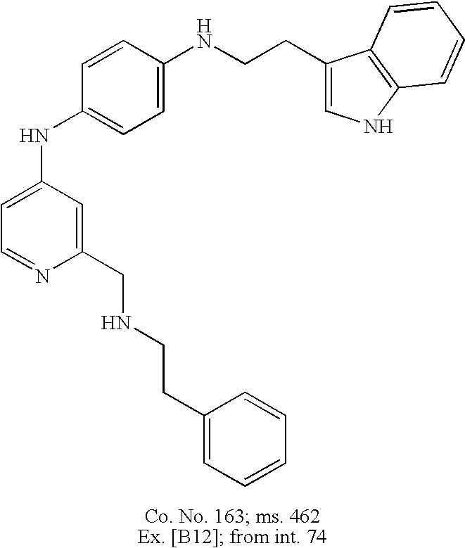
C1=C(NC2=CC=C(NCCC3=CNC4=C3C=CC=C4)C=C2)C=C(CNCCC2=CC=CC=C2)N=C1
